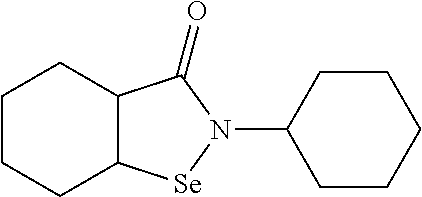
C1CCC2C(C1)C(=O)N(C1CCCCC1)[Se]2
